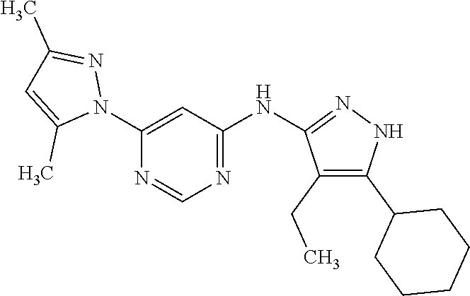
C1(N2N=C(C)C=C2C)=CC(NC2=NNC(C3CCCCC3)=C2CC)=NC=N1
